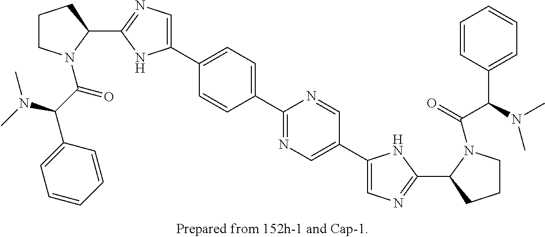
C1CN(C(=O)C(N(C)C)C2=CC=CC=C2)C(C2=NC=C(C3=CC=C(C4=NC=C(C5=CN=C(C6N(C(=O)C(C7=CC=CC=C7)N(C)C)CCC6)N5)C=N4)C=C3)N2)C1
